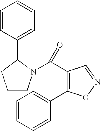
C1=CC(C2N(C(C3=C(C4=CC=CC=C4)ON=C3)=O)CCC2)=CC=C1
